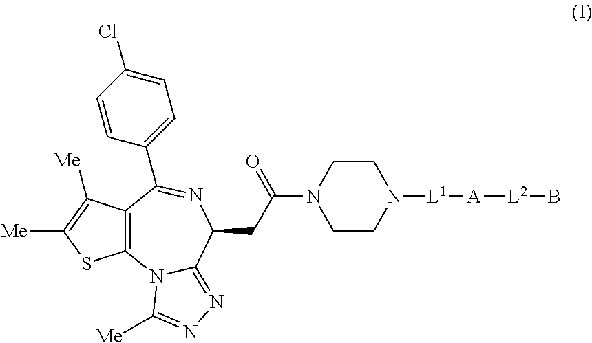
C12=C(N3C(=NN=C3[Me])C(CC(N3CCN([L1][A][L2]B)CC3)=O)N=C1C1=CC=C(Cl)C=C1)SC([Me])=C2[Me]
